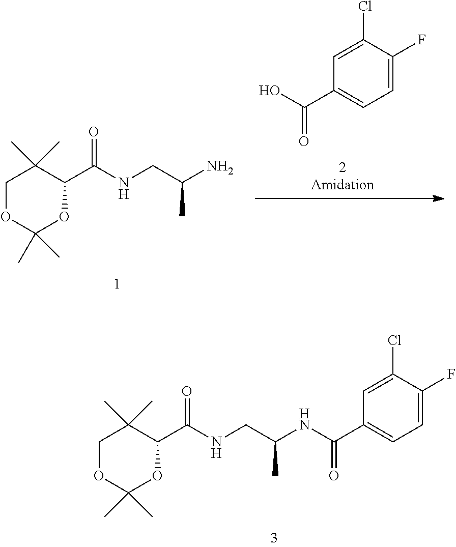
C1=C(F)C(Cl)=CC(C(O)=O)=C1.C1OC(C)(C)OC(C(NCC(N)C)=O)C1(C)C.C1OC(C)(C)OC(C(NCC(NC(C2=CC=C(F)C(Cl)=C2)=O)C)=O)C1(C)C
